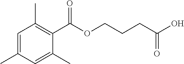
C1=C(C)C=C(C)C(C(OCCCC(O)=O)=O)=C1C
